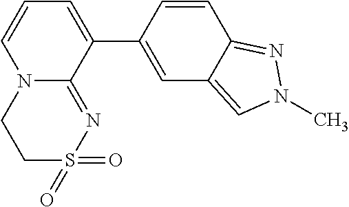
C1S(=O)(=O)N=C2N(C1)C=CC=C2C1=CC2=CN(C)N=C2C=C1
